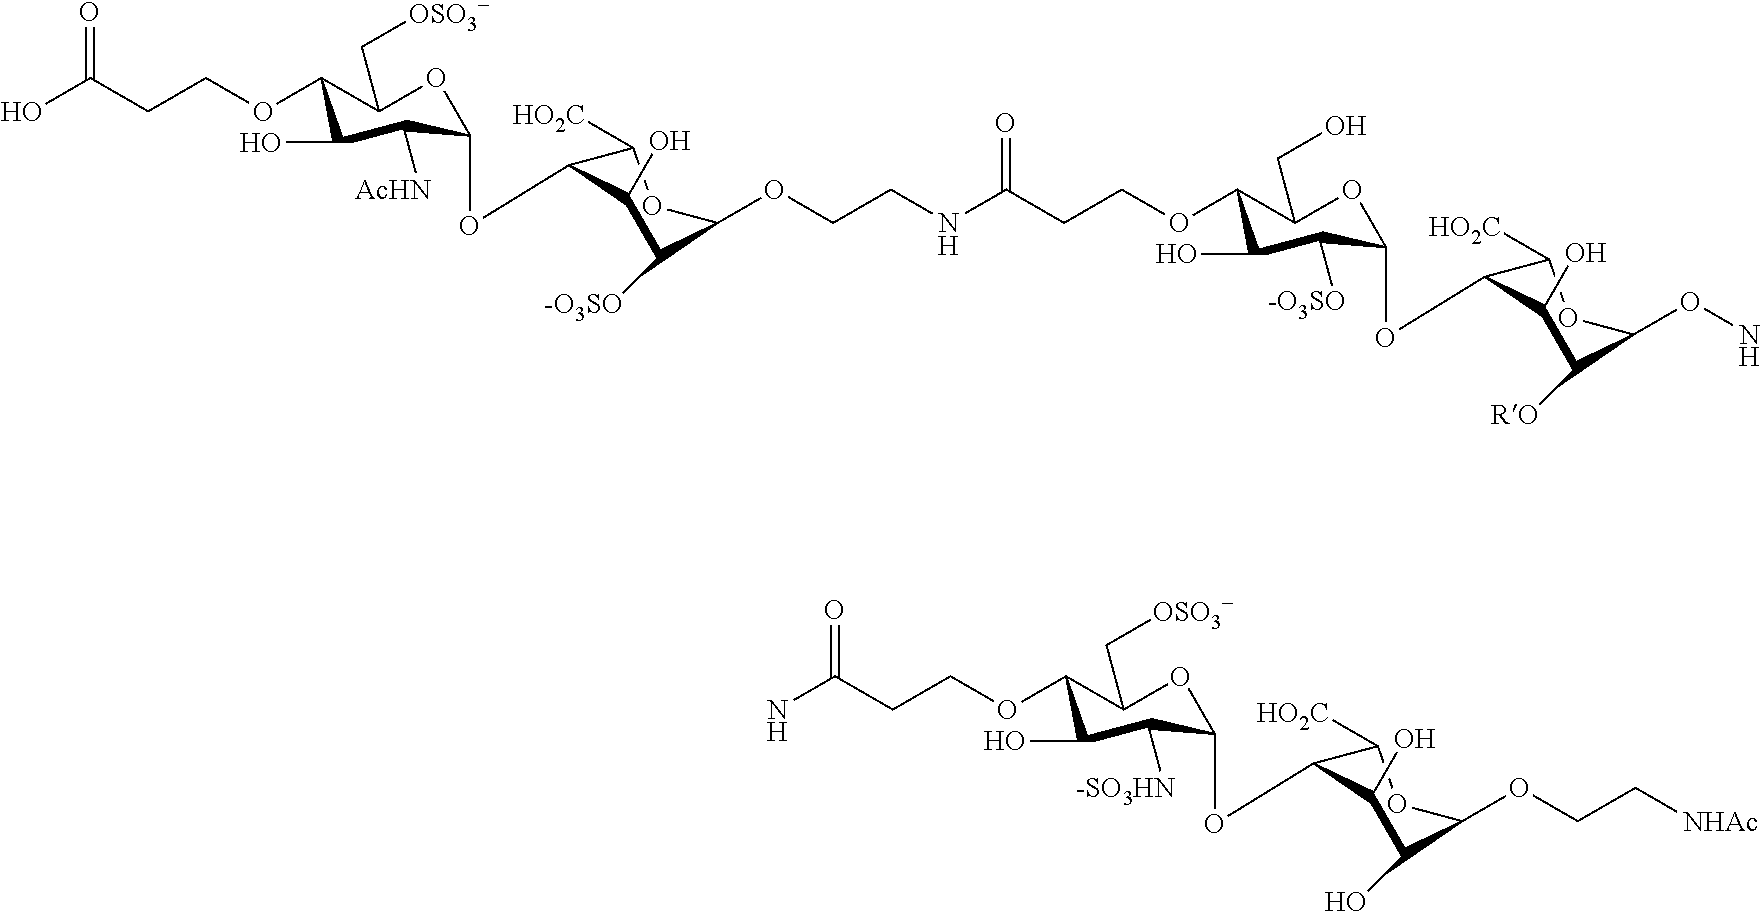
C1(C[OSO3-])OC(OC2C([HO2C])OC(OCC[NHAc])C(O)C2O)C([-SO3HN])C(O)C1OCCC(=O)N.OC(CCOC1C(C[OSO3-])OC(OC2C([HO2C])OC(OCCNC(CCOC3C(CO)OC(OC4C([HO2C])OC(ON)C([RO])C4O)C([-O3SO])C3O)=O)C([-O3SO])C2O)C([AcHN])C1O)=O
